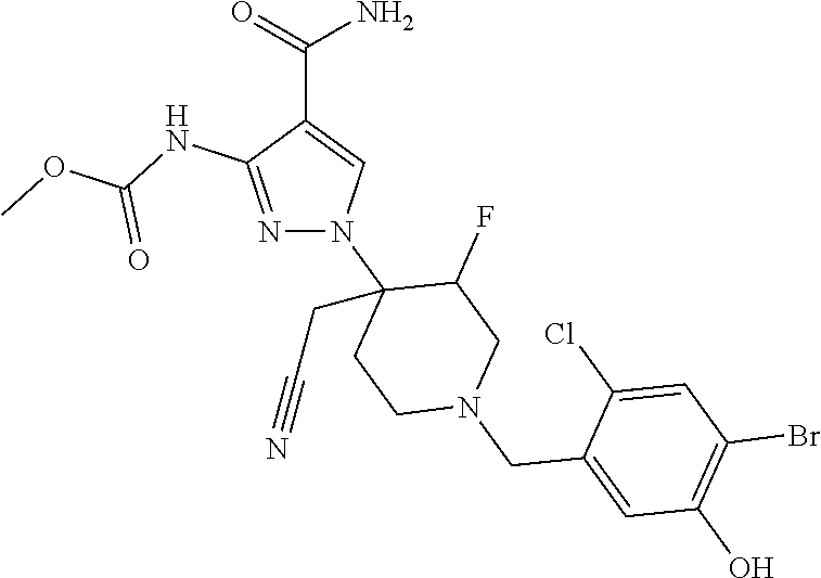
C(C1=CN(C2(CC#N)CCN(CC3=CC(O)=C(Br)C=C3Cl)CC2F)N=C1NC(OC)=O)(=O)N
